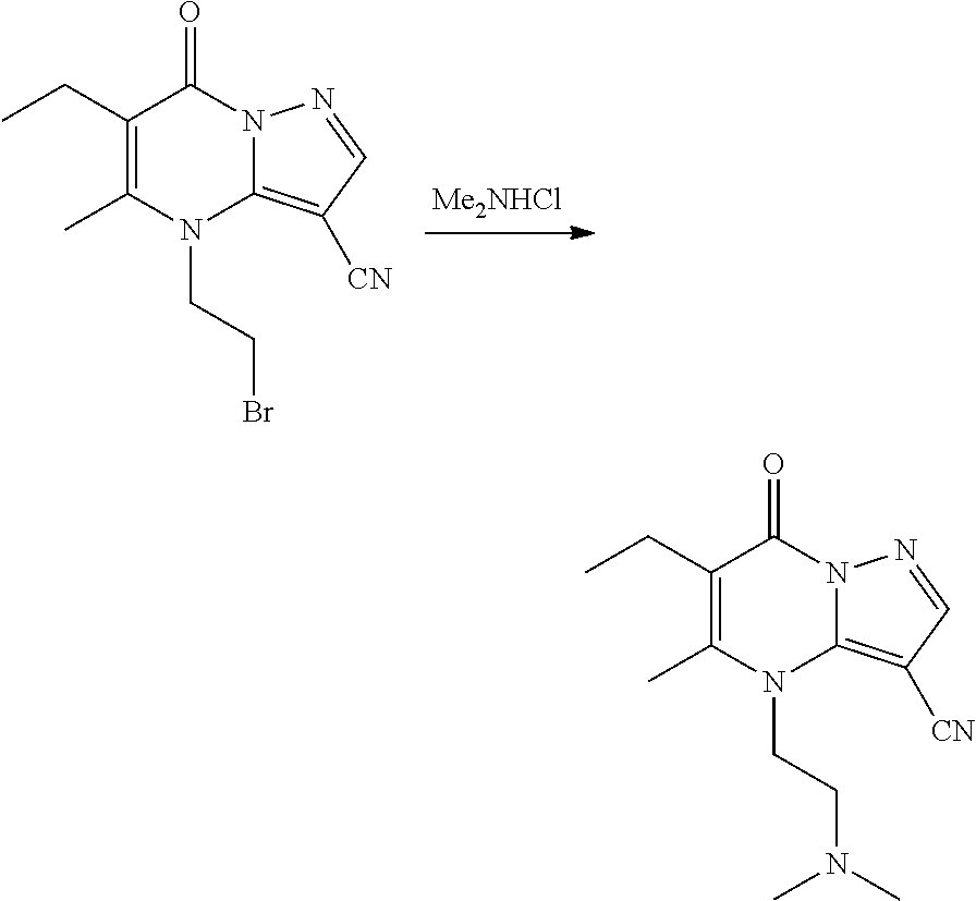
C1(CC)=C(C)N(CCBr)C2=C([CN])C=NN2C1=O.C1(CC)=C(C)N(CCN(C)C)C2=C([CN])C=NN2C1=O
